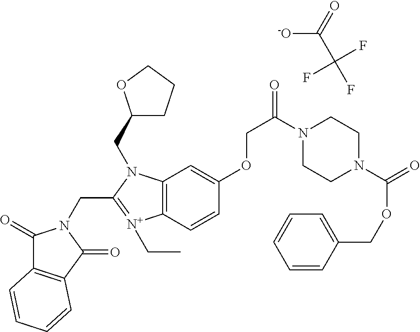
C1(=O)C2=C(C(=O)N1CC1=[N+](CC)C3=C(N1CC1CCCO1)C=C(OCC(=O)N1CCN(C(=O)OCC4=CC=CC=C4)CC1)C=C3)C=CC=C2.[-O]C(=O)C(F)(F)F
